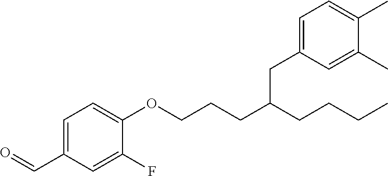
C1=C(C=O)C=C(F)C(OCCCC(CCCC)CC2=CC=C(C)C(C)=C2)=C1
